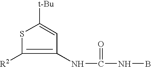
C1(NC(NB)=O)=C([R2])SC([t-Bu])=C1
